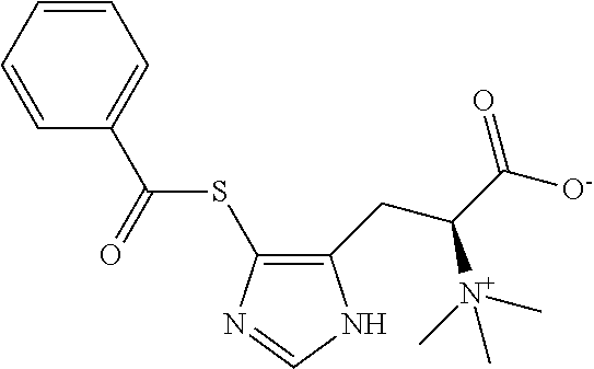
C1(CC(C([O-])=O)[N+](C)(C)C)=C(SC(C2=CC=CC=C2)=O)N=CN1
